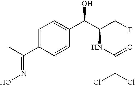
C(C1=CC=C(C(C(CF)NC(C(Cl)Cl)=O)O)C=C1)(C)=NO
